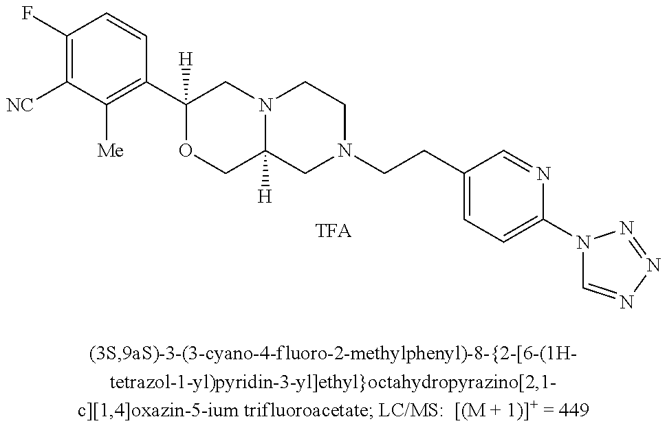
C1([NC])=C(F)C=CC(C2([H])OCC3([H])N(C2)CCN(CCC2=CC=C(N4C=NN=N4)N=C2)C3)=C1[Me].[TFA]
